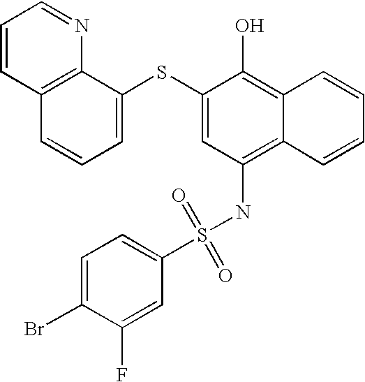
C1=CC2=C(N=C1)C(SC1=CC(NS(=O)(=O)C3=CC=C(Br)C(F)=C3)=C3C(=C1O)C=CC=C3)=CC=C2
